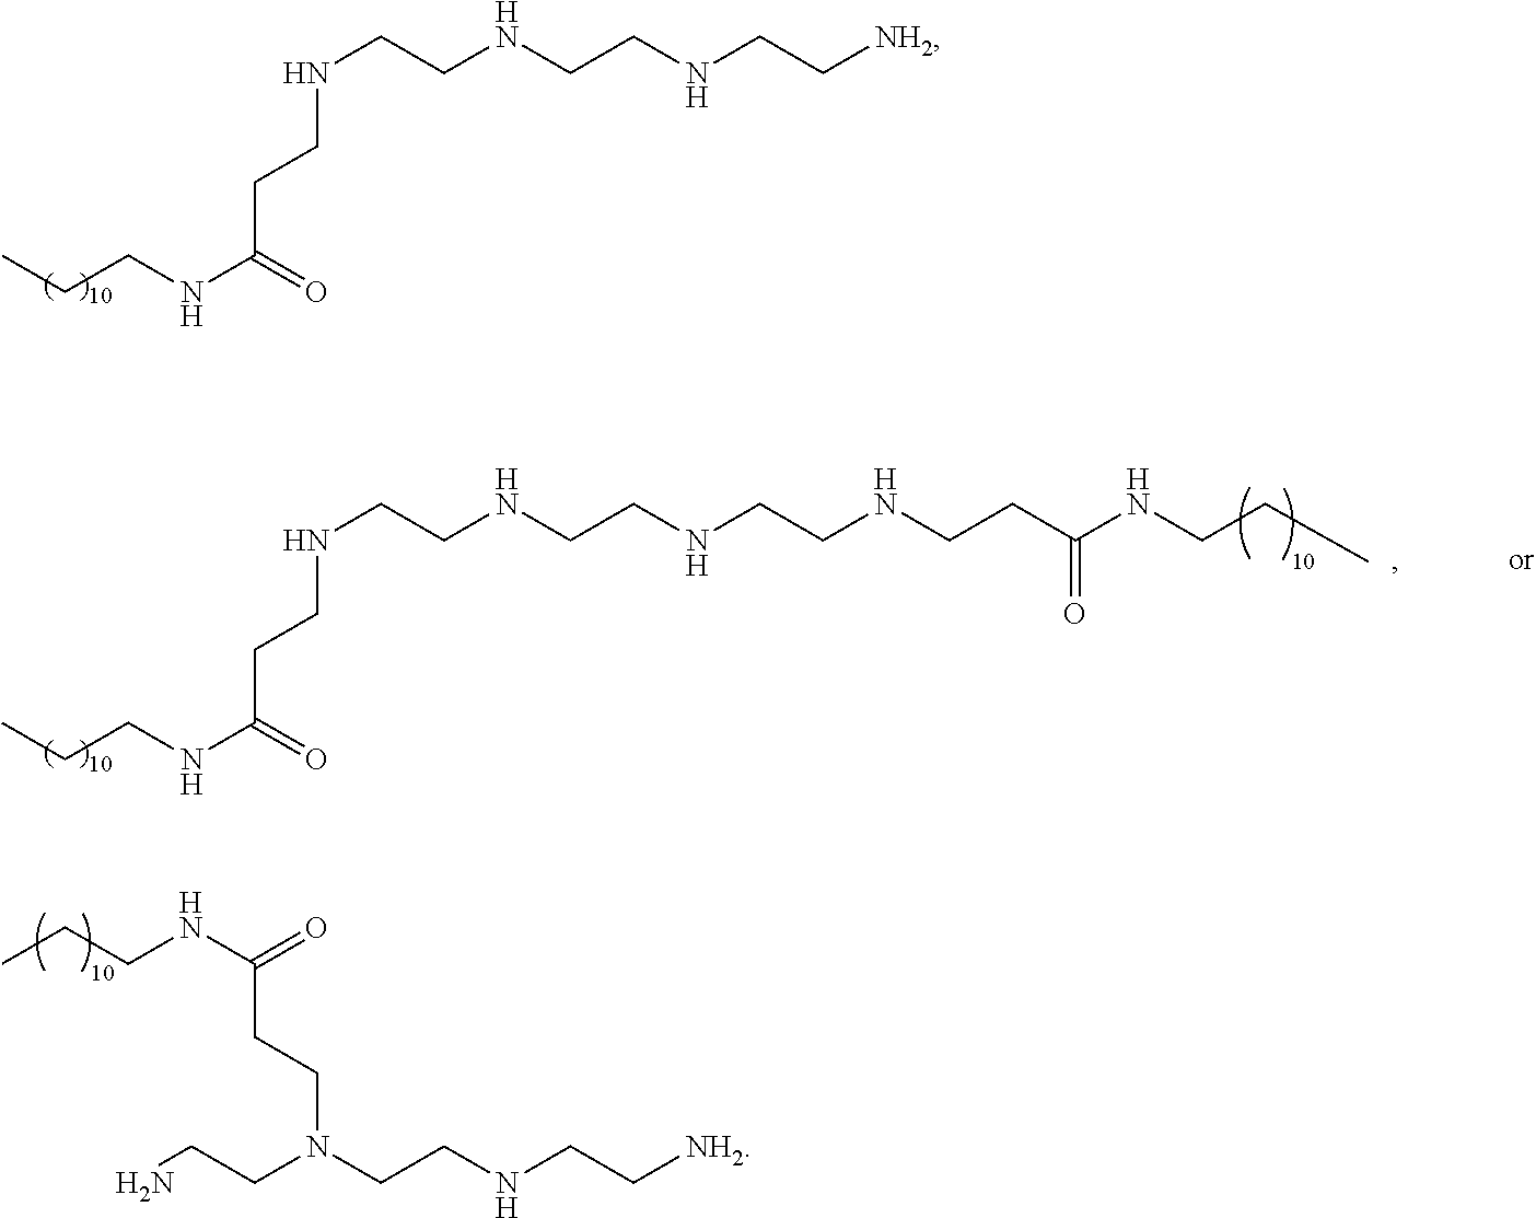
N(CCNCC[NH2])CCNCCC(=O)NCCC.CCCNC(=O)CCN(CCNCC[NH2])CCN.N(CCNCCNCCC(NCCC)=O)CCNCCC(=O)NCCC
